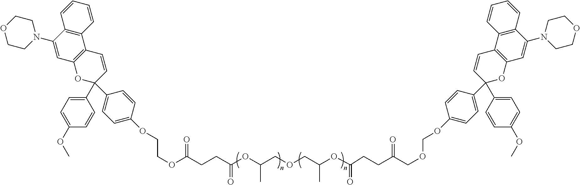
C(COCOC1=CC=C(C2(C3=CC=C(OC)C=C3)OC3=C(C=C2)C2=C(C(N4CCOCC4)=C3)C=CC=C2)C=C1)(=O)CCC(OC(COCC(OC(CCC(OCCOC1=CC=C(C2(C3=CC=C(OC)C=C3)C=CC3=C(O2)C=C(N2CCOCC2)C2=C3C=CC=C2)C=C1)=O)=O)C)C)=O
